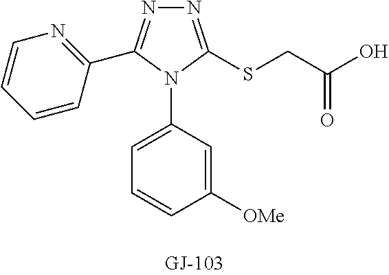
N1=C(SCC(O)=O)N(C2=CC=CC([OMe])=C2)C(C2=NC=CC=C2)=N1
